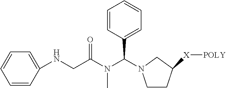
C1=CC(NCC(N(C(C2=CC=CC=C2)N2CCC([X][POLY])C2)C)=O)=CC=C1
